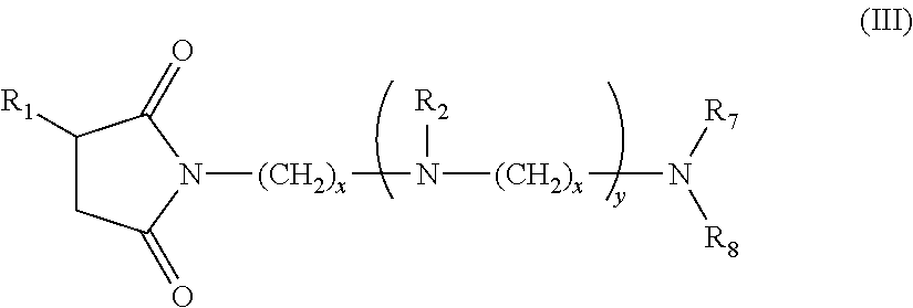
C1([R1])CC(=O)N([(CH2)x]N([(CH2)x]N([R8])[R7])[R2])C1=O
